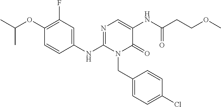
C1(OC(C)C)=C(F)C=C(NC2=NC=C(NC(CCOC)=O)C(=O)N2CC2=CC=C(Cl)C=C2)C=C1
